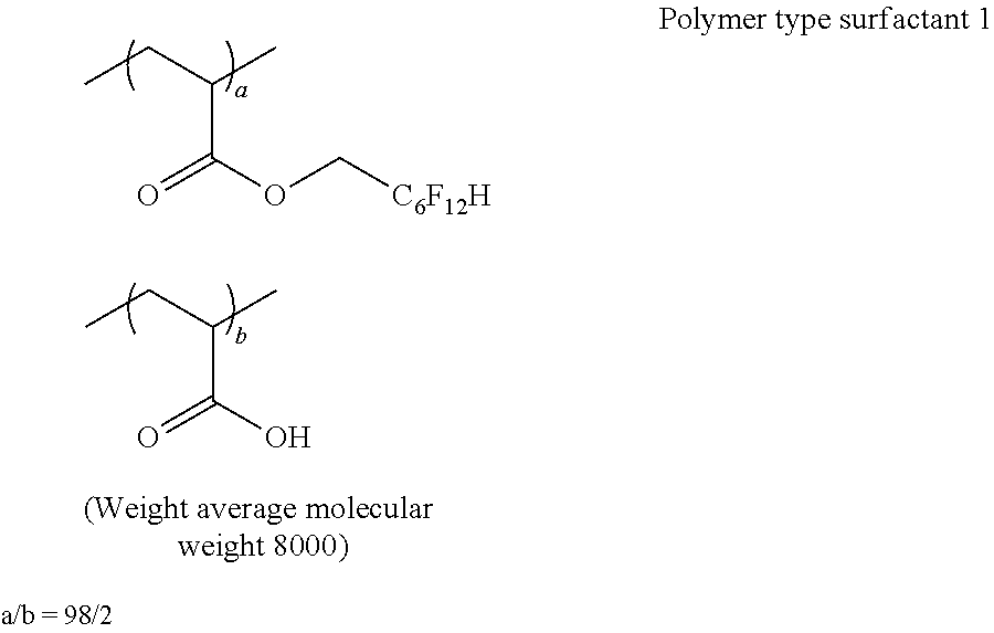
CCC(C)C(OC[C6F12H])=O.CCC(C)C(=O)O
